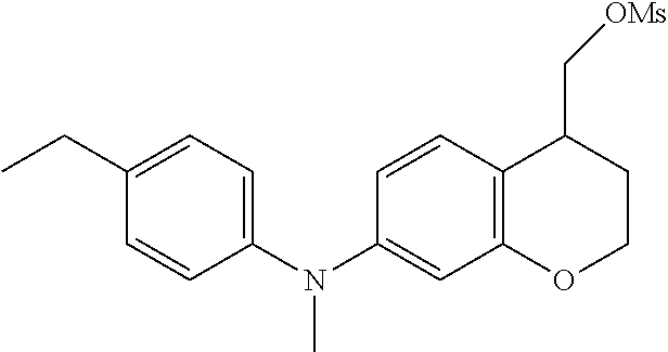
C1=CC(N(C2=CC3=C(C=C2)C(C[OMs])CCO3)C)=CC=C1CC
